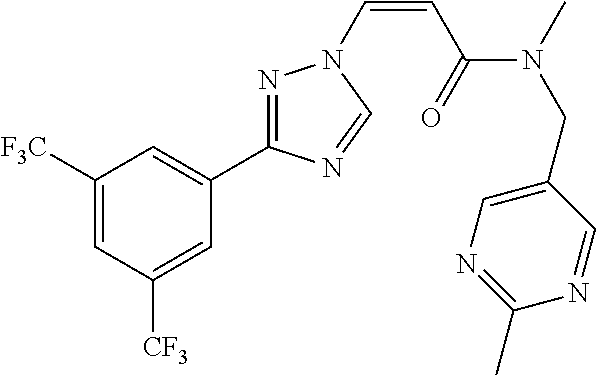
C1([F3C])=CC([CF3])=CC(C2=NN(C=CC(N(C)CC3=CN=C(C)N=C3)=O)C=N2)=C1
